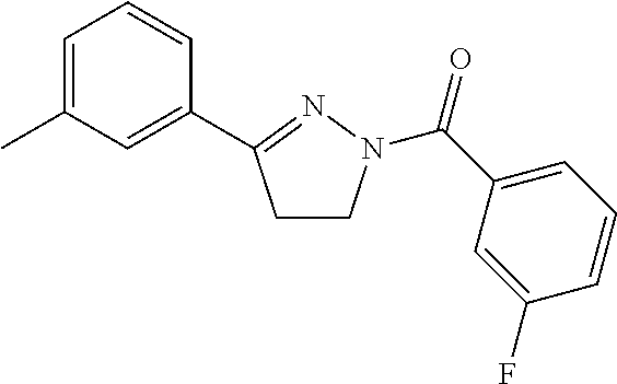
C1=C(C)C=C(C2=NN(C(C3=CC=CC(F)=C3)=O)CC2)C=C1
